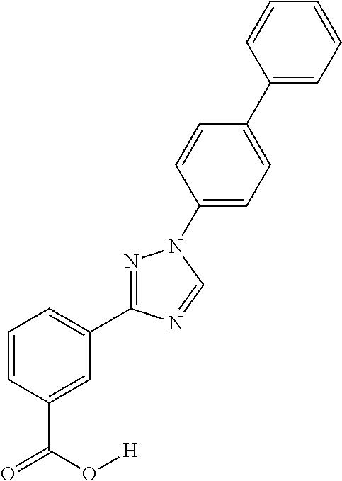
C1=CC=C(C2=NN(C3=CC=C(C4=CC=CC=C4)C=C3)C=N2)C=C1C(=O)O[H]
